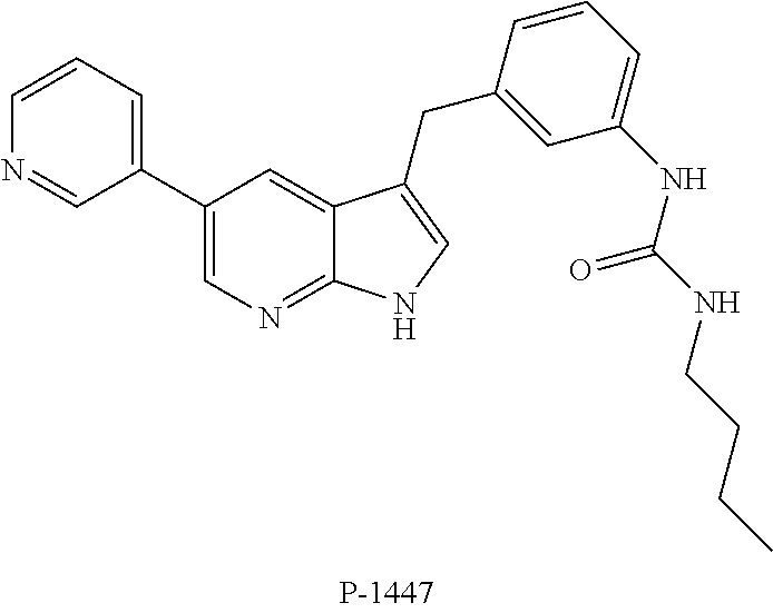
C1(C2=CC=CN=C2)=CN=C2C(=C1)C(CC1=CC(NC(NCCCC)=O)=CC=C1)=CN2
